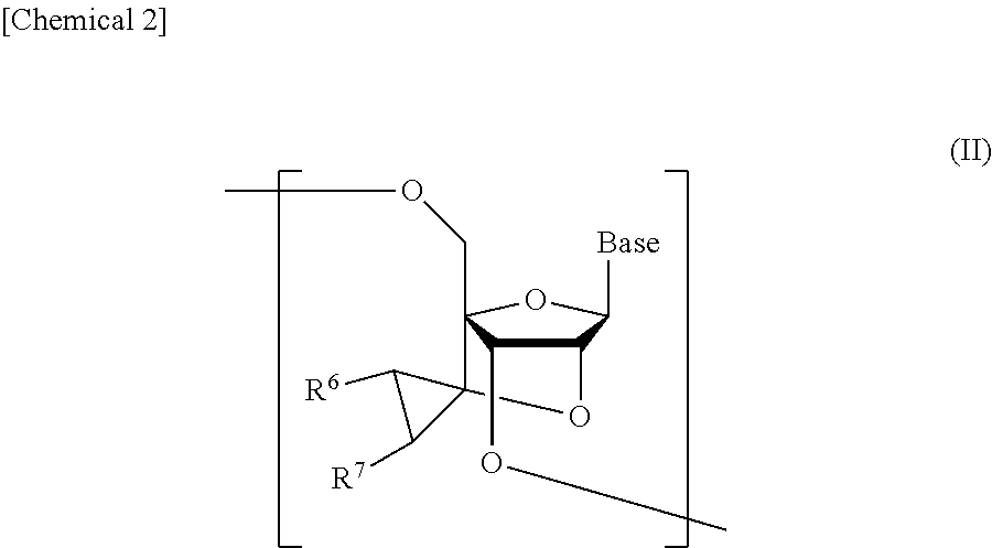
C12C([Base])OC(COC)(C3(O1)C([R6])C3[R7])C2OC
